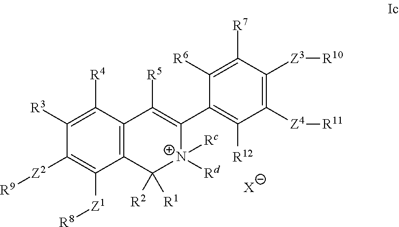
C12=C(C([R4])=C([R3])C([Z2][R9])=C1[Z1][R8])C([R5])=C(C1=C([R12])C([Z4][R11])=C([Z3][R10])C([R7])=C1[R6])[N+]([Rd])([Rc])C2([R2])[R1].[X]
